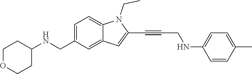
C1OCCC(NCC2=CC=C3C(=C2)C=C(C#CCNC2=CC=C(C)C=C2)N3CC)C1
